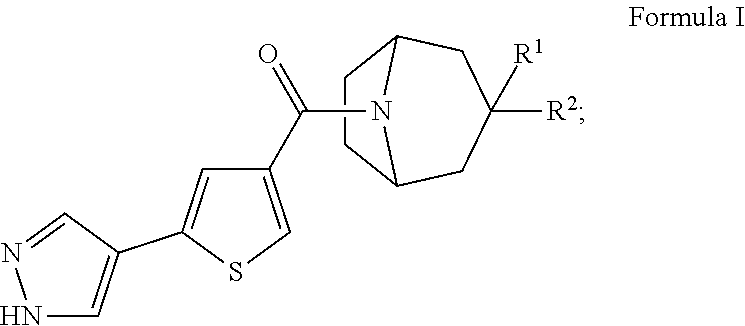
C12CC([R2])([R1])CC(N1C(=O)C1=CSC(C3=CNN=C3)=C1)CC2
